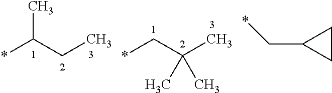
CC(CC)*.C(C(C)(C)C)*.*CC1CC1
